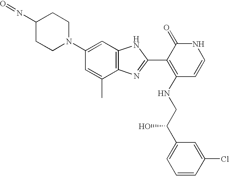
C1(N2CCC(N=O)CC2)=CC2=C(C(C)=C1)N=C(C1=C(NCC(C3=CC=CC(Cl)=C3)O)C=CNC1=O)N2
